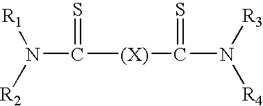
N(C([(X)]C(N([R4])[R3])=S)=S)([R1])[R2]
